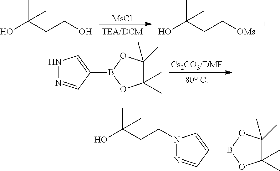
[MsCl].OC(CCO)(C)C.OC(CC[OMs])(C)C.N1N=CC(B2OC(C)(C)C(C)(C)O2)=C1.N1=CC(B2OC(C)(C)C(C)(C)O2)=CN1CCC(O)(C)C
